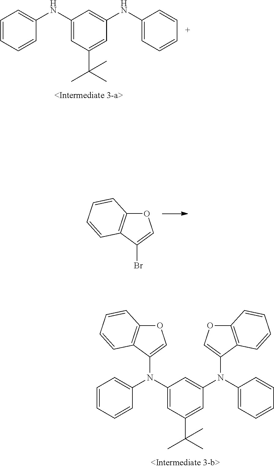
C1=CC=CC(NC2=CC(C(C)(C)C)=CC(NC3=CC=CC=C3)=C2)=C1.C12=C(C(Br)=CO1)C=CC=C2.C1=CC=CC(N(C2=CC(C(C)(C)C)=CC(N(C3=CC=CC=C3)C3=COC4=C3C=CC=C4)=C2)C2=COC3=C2C=CC=C3)=C1
